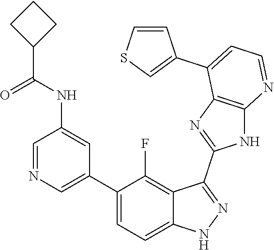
C1=NC=C(C2=CC=C3C(=C2F)C(C2=NC4=C(N2)N=CC=C4C2=CSC=C2)=NN3)C=C1NC(=O)C1CCC1
